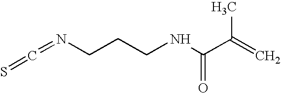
S=C=NCCCNC(C(=C)C)=O
